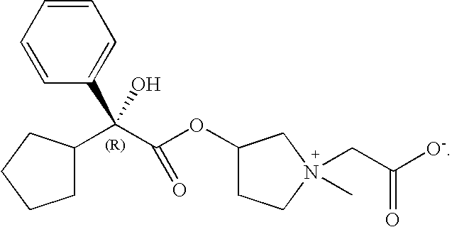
C1(C(O)(C2CCCC2)C(OC2CCN(CC([O-])=O)(C)C2)=O)=CC=CC=C1
